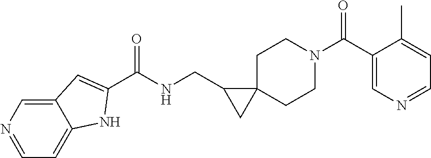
C1N(C(=O)C2=CN=CC=C2C)CCC2(C1)C(CNC(=O)C1=CC3=CN=CC=C3N1)C2
